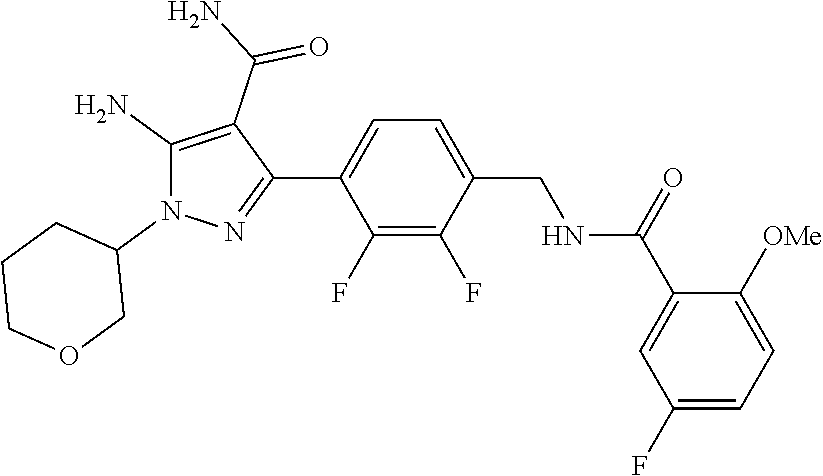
C1(C(=O)NCC2=CC=C(C3=NN(C4CCCOC4)C(N)=C3C(N)=O)C(F)=C2F)=CC(F)=CC=C1[OMe]
